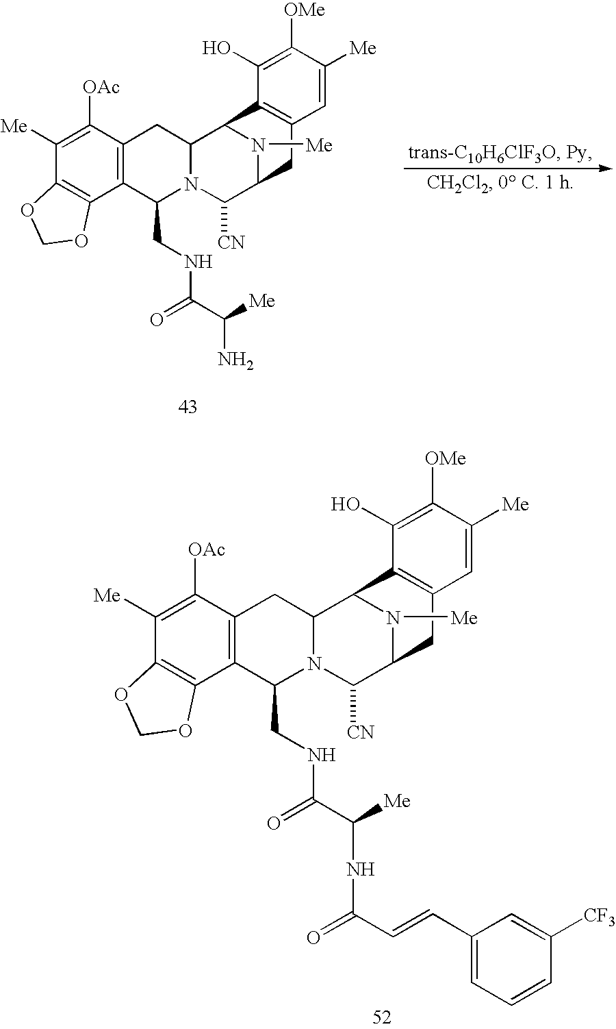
C12=C(C([OAc])=C([Me])C3=C1OCO3)CC1N(C2CNC(=O)C([Me])NC(=O)C=CC2=CC=CC([CF3])=C2)C([CN])C2N([Me])C1C1=C(C2)C=C([Me])C([OMe])=C1O.C12=C(C([OAc])=C([Me])C3=C1OCO3)CC1N(C2CNC(=O)C([Me])N)C([CN])C2N([Me])C1C1=C(C2)C=C([Me])C([OMe])=C1O
